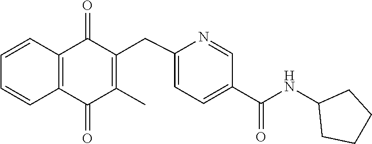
C1=CC2=C(C=C1)C(=O)C(C)=C(CC1=CC=C(C(NC3CCCC3)=O)C=N1)C2=O
